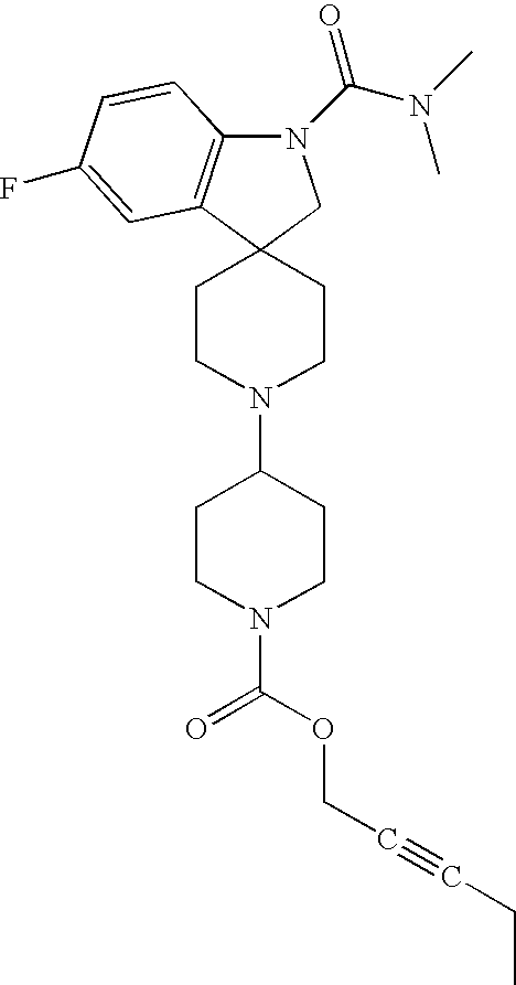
N1(C(N(C)C)=O)C2=C(C3(C1)CCN(C1CCN(C(OCC#CCC)=O)CC1)CC3)C=C(F)C=C2
